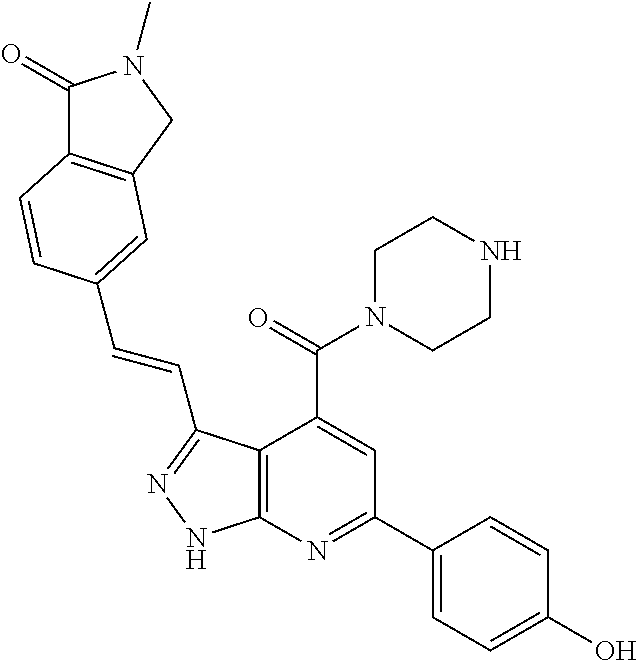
C(=CC1=NNC2=C1C(C(=O)N1CCNCC1)=CC(C1=CC=C(O)C=C1)=N2)C1=CC2=C(C(=O)N(C)C2)C=C1
